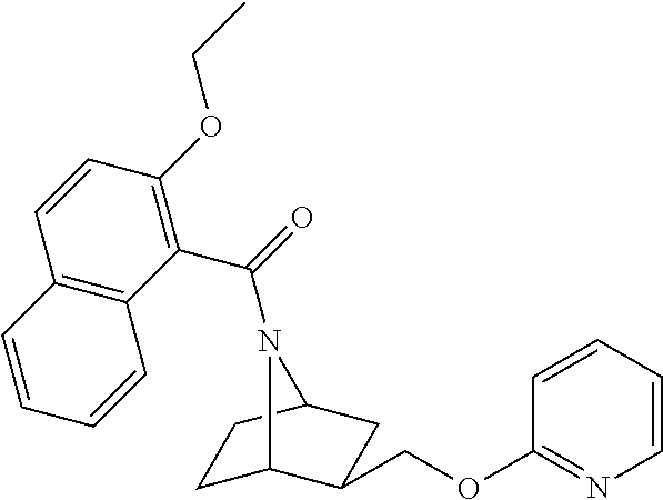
C1C2C(COC3=NC=CC=C3)CC(C1)N2C(=O)C1=C(OCC)C=CC2=C1C=CC=C2
